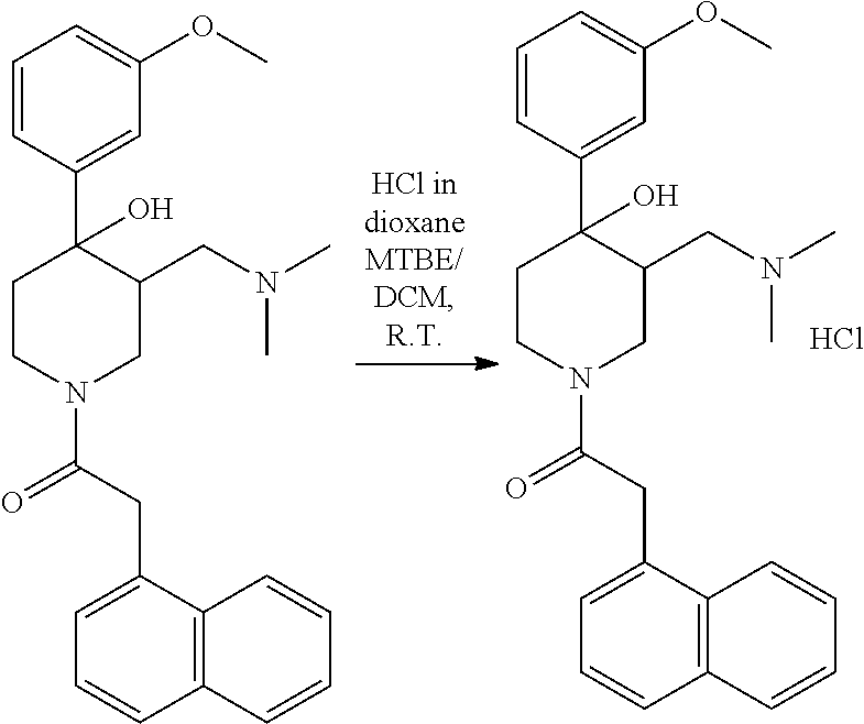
C1=CC(C2(O)CCN(C(CC3=CC=CC4=C3C=CC=C4)=O)CC2CN(C)C)=CC(OC)=C1.C1=CC(C2(O)CCN(C(CC3=CC=CC4=C3C=CC=C4)=O)CC2CN(C)C)=CC(OC)=C1.Cl
